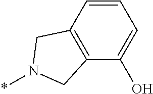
C1=CC2=C(C(O)=C1)CN(*)C2
